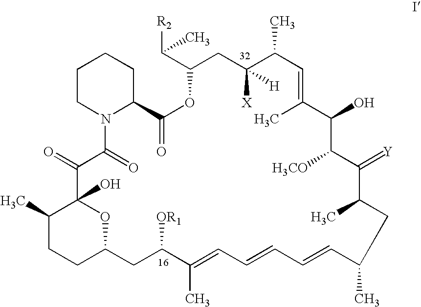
C1CN2C(CC1)C(=O)OC(C([R2])C)CC([X])([H])C(C)C=C(C)C(O)C([H3CO])C(=[Y])C(C)CC(C)C=CC=CC=C(C)C([OR1])CC1CCC(C)C(O)(C(=O)C2=O)O1
